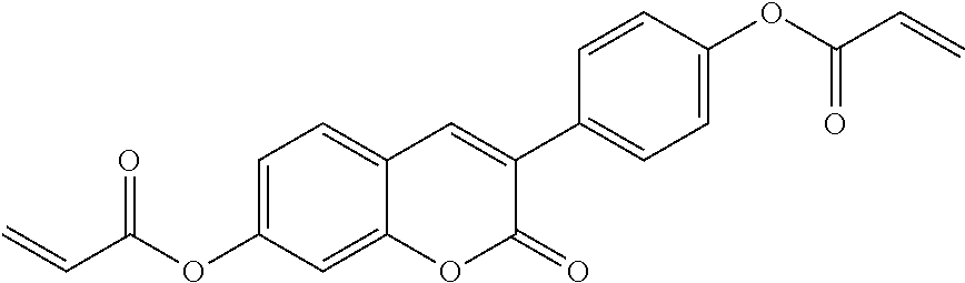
C(C(OC1=CC=C2C(=C1)OC(=O)C(C1=CC=C(OC(=O)C=C)C=C1)=C2)=O)=C
